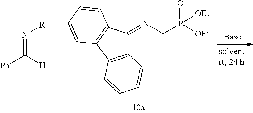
[Ph]C([H])=N[R].C12=C(C3=C(C1=NCP(=O)([OEt])[OEt])C=CC=C3)C=CC=C2
